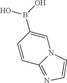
C1=C(B(O)O)C=CC2=NC=CN12
